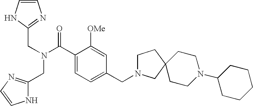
C(C1=NC=CN1)N(CC1=NC=CN1)C(C1=CC=C(CN2CCC3(C2)CCN(C2CCCCC2)CC3)C=C1[OMe])=O
